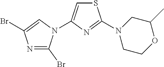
N1=C(Br)N(C2=CSC(N3CCOC(C)C3)=N2)C=C1Br
